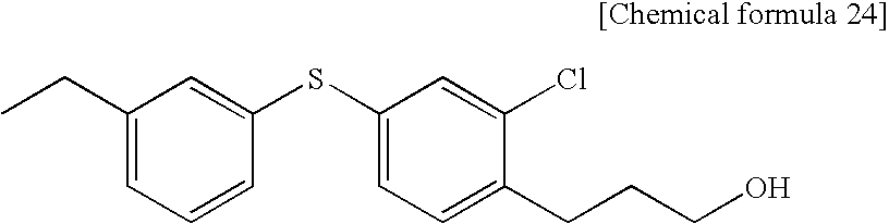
C1(CC)=CC=CC(SC2=CC=C(CCCO)C(Cl)=C2)=C1
